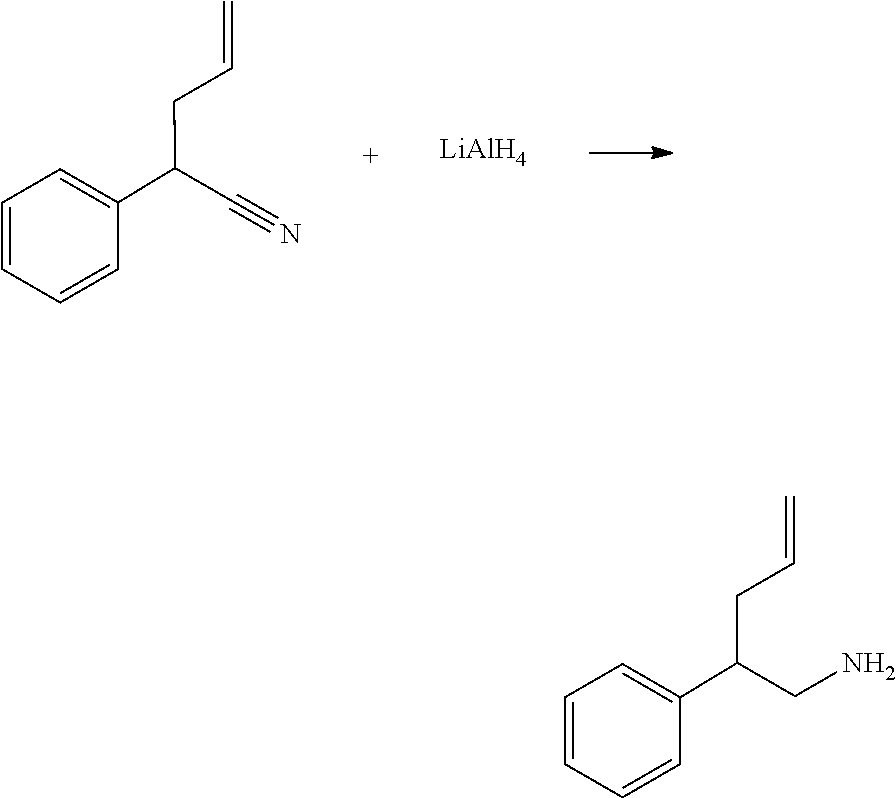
C1=C(C(C#N)CC=C)C=CC=C1.[LiAlH4].C1=C(C(CN)CC=C)C=CC=C1
